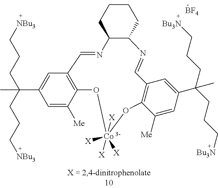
C(C)(C1=CC2=C(C([Me])=C1)O[Co]([X])([X])([X])([X])OC1=C(C=C(C(C)(CCC[Bu3N])CCC[Bu3N])C=C1[Me])C=NC1C(N=C2)CCCC1)(CCC[NBu3])CCC[NBu3].[BF4]
